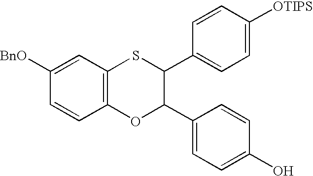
C1([BnO])=CC2=C(C=C1)OC(C1=CC=C(O)C=C1)C(C1=CC=C([OTIPS])C=C1)S2
